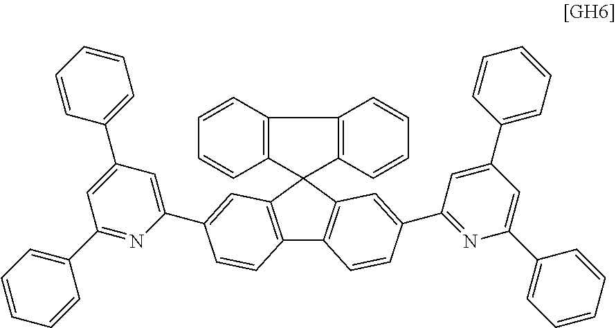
C12=C(C=C(C3=NC(C4=CC=CC=C4)=CC(C4=CC=CC=C4)=C3)C=C1)C1(C3=C2C=CC(C2=CC(C4=CC=CC=C4)=CC(C4=CC=CC=C4)=N2)=C3)C2=C(C=CC=C2)C2=C1C=CC=C2
